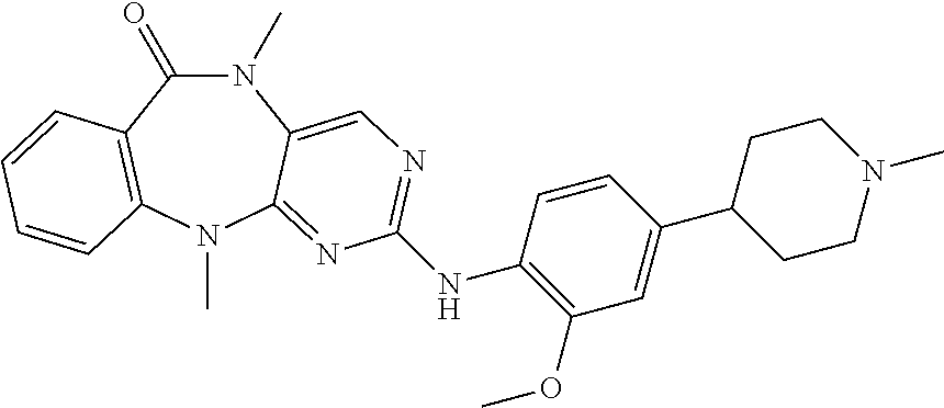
N1(C)C(=O)C2=C(N(C)C3=NC(NC4=C(OC)C=C(C5CCN(C)CC5)C=C4)=NC=C13)C=CC=C2
